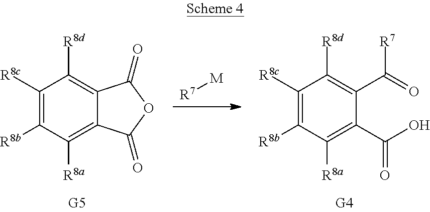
C1([R8c])=C([R8b])C([R8a])=C(C(O)=O)C(C(=O)[R7])=C1[R8d].[R7][M].C1([R8c])=C([R8b])C([R8a])=C2C(=C1[R8d])C(=O)OC2=O
